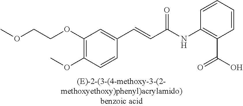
C1(OCCOC)=C(OC)C=CC(C=CC(=O)NC2=C(C(=O)O)C=CC=C2)=C1
